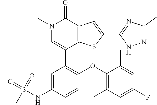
N1(C)C=C(C2=C(OC3=C(C)C=C(F)C=C3C)C=CC(NS(=O)(=O)CC)=C2)C2=C(C1=O)C=C(C1=NC(C)=NN1)S2
